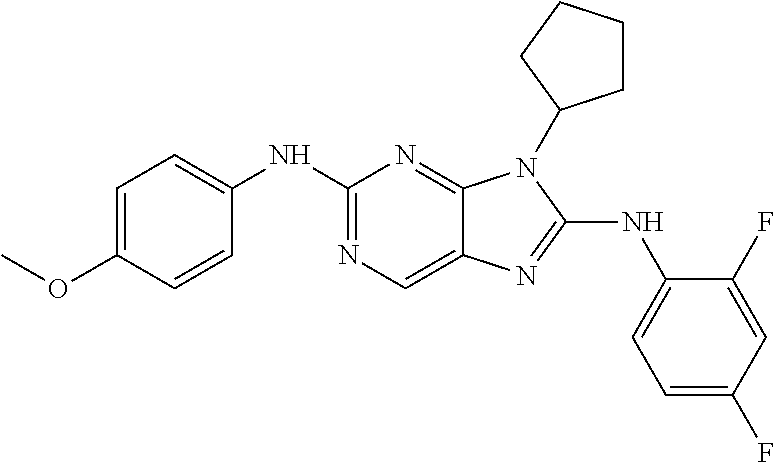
C1(NC2=CC=C(OC)C=C2)=NC=C2C(=N1)N(C1CCCC1)C(NC1=CC=C(F)C=C1F)=N2
